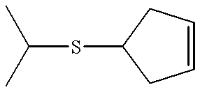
C(SC1CC=CC1)(C)C
